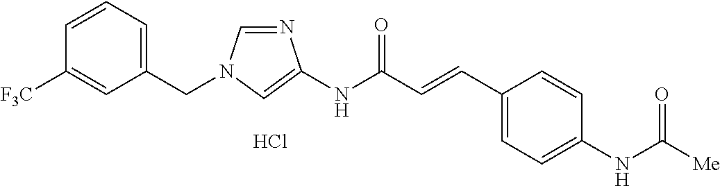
N1=CN(CC2=CC=CC([F3C])=C2)C=C1NC(C=CC1=CC=C(NC([Me])=O)C=C1)=O.Cl
